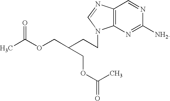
CC(OCC(CCN1C2=C(N=C1)C=NC([NH2])=N2)COC(=O)C)=O
